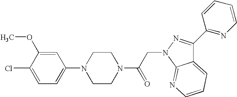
C1=C(Cl)C(OC)=CC(N2CCN(C(=O)CN3C4=NC=CC=C4C(C4=NC=CC=C4)=N3)CC2)=C1
